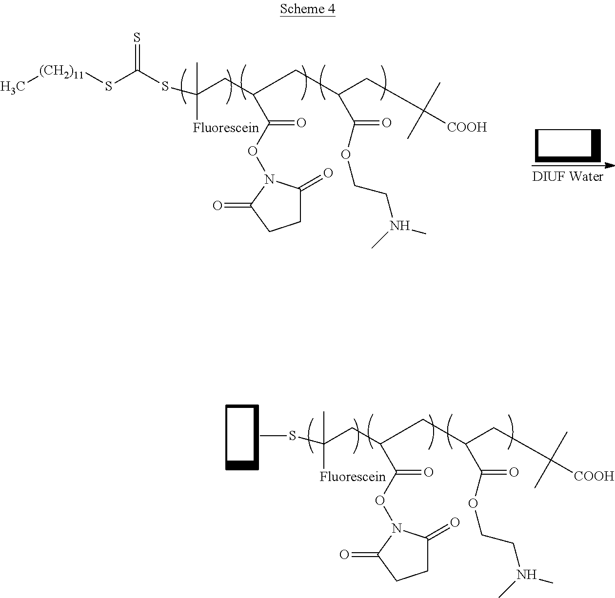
S=C(SC(C)([Fluorescein])CC(CC(CC([COOH])(C)C)C(=O)OCCN(C)C)C(ON1C(=O)CCC1=O)=O)S[(CH2)11]C.S(C(C)([Fluorescein])CC(CC(CC([COOH])(C)C)C(=O)OCCN(C)C)C(ON1C(=O)CCC1=O)=O)C
